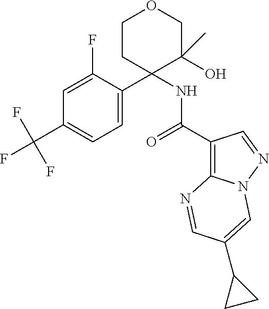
C1=C(F)C(C2(NC(C3=C4N(N=C3)C=C(C3CC3)C=N4)=O)C(O)(C)COCC2)=CC=C1C(F)(F)F
